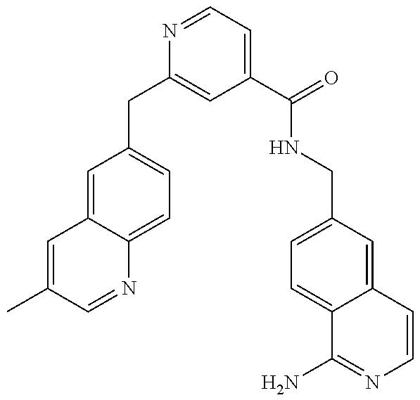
C1=C(C)C=NC2=CC=C(CC3=CC(C(=O)NCC4=CC=C5C(=C4)C=CN=C5N)=CC=N3)C=C12
